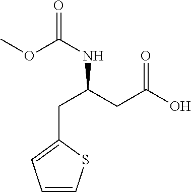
C1(CC(CC(O)=O)NC(=O)OC)=CC=CS1
